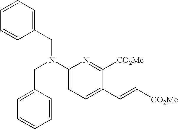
C1=CC=CC(CN(C2=CC=C(C=C[CO2Me])C([CO2Me])=N2)CC2=CC=CC=C2)=C1
